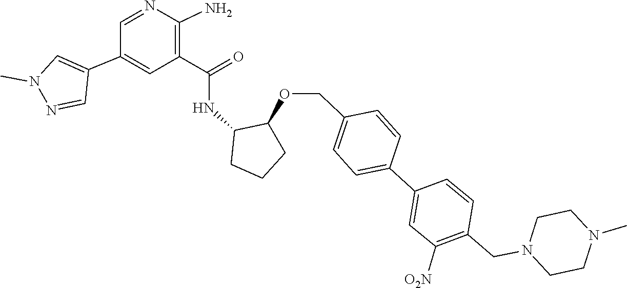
C1CN(CC2=C([O2N])C=C(C3=CC=C(COC4C(NC(C5=C(N)N=CC(C6=CN(C)N=C6)=C5)=O)CCC4)C=C3)C=C2)CCN1C
